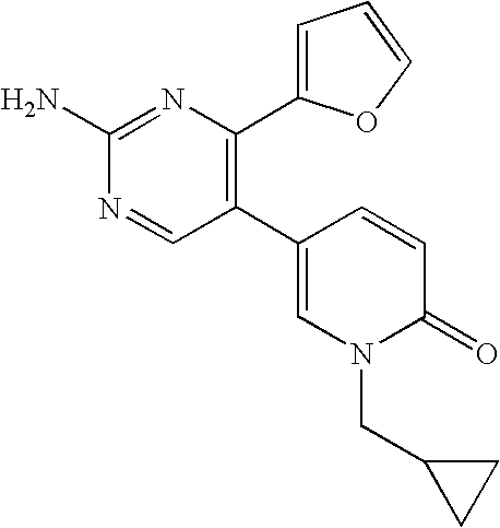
C1(C2=C(C3=CC=CO3)N=C(N)N=C2)=CN(CC2CC2)C(=O)C=C1
